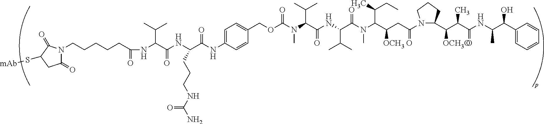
C1(=O)N(CCCCCC(NC(C(NC(C(NC2=CC=C(COC(N(C(C(NC(C(N(C(C(CC(N3C(C(C(C(NC(C(C4=CC=CC=C4)O)C)=O)C)[OCH3O])CCC3)=O)[OCH3])C(C)CC)C)=O)C(C)C)=O)C(C)C)C)=O)C=C2)=O)CCCNC(N)=O)=O)C(C)C)=O)C(=O)C(S[mAb])C1
